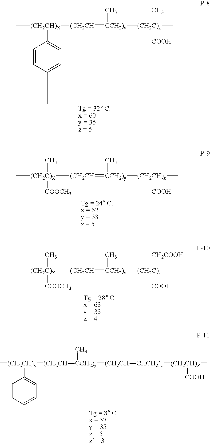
C[(CH2CH)X]([(CH2CH]=[CCH2)y](C)[(CH2C)z]([COOH])(C)C)C1=CC=C(C(C)(C)C)C=C1.C[(CH2C)X]([(CH2CH]=[CCH2)y](C)[(CH2CH)z](C)[COOH])([COOCH3])C.C[(CH2C)X]([(CH2CH]=[CCH2)y](C)[(CH2C)z](C)([COOH])[CH2COOH])([COOCH3])C.C[(CH2CH)x]([(CH2CH]=[CCH2)y](C)[(CH2CH]=[CHCH2)z][(CH2CH)z](C)[COOH])C1=CC=CC=C1
